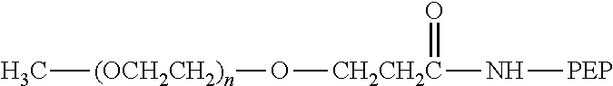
C[(OCH2CH2)n]O[CH2CH2C](N[PEP])=O
